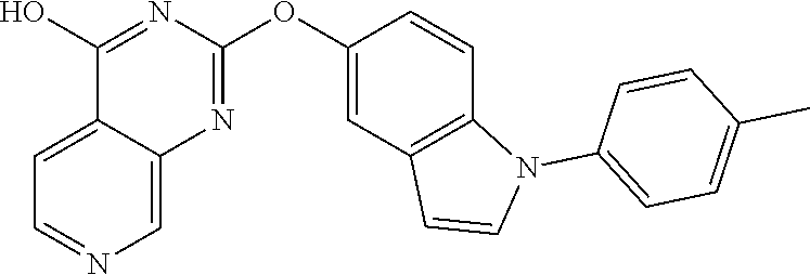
C12=CC=NC=C1N=C(OC1=CC3=C(C=C1)N(C1=CC=C(C)C=C1)C=C3)N=C2O
